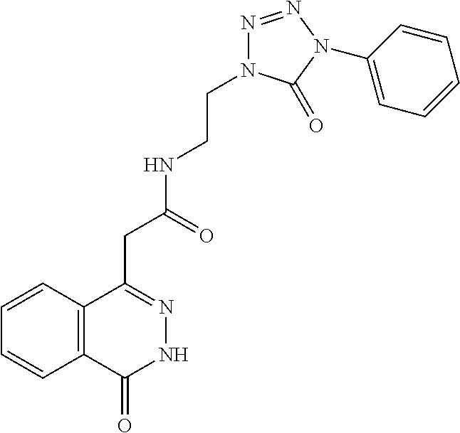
C12=C(C=CC=C1)C(CC(=O)NCCN1N=NN(C3=CC=CC=C3)C1=O)=NNC2=O
